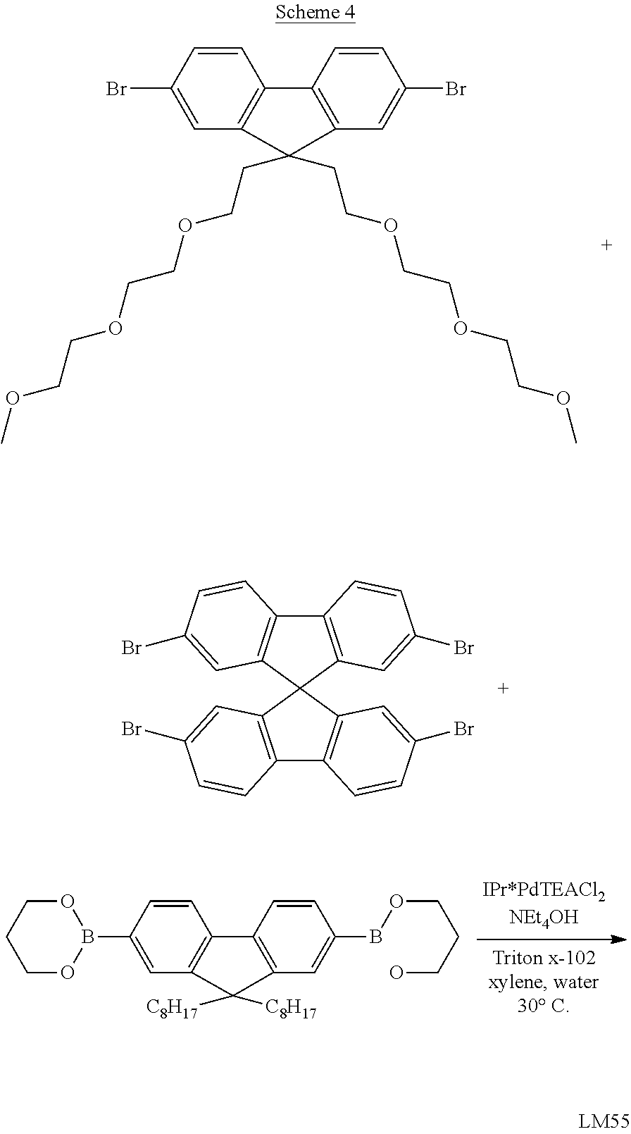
C12=C(C=C(Br)C=C1)C1(C3=C2C=CC(Br)=C3)C2=C(C3=C1C=C(Br)C=C3)C=CC(Br)=C2.C1=C(Br)C=CC2=C1C(CCOCCOCCOC)(CCOCCOCCOC)C1=C2C=CC(Br)=C1.C1=C(B2OCCCO2)C=CC2=C1C([C8H17])([C8H17])C1=C2C=CC(BOCCCO)=C1
